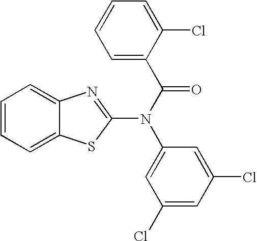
C1=CC=C2C(=C1)N=C(N(C(C1=CC=CC=C1Cl)=O)C1=CC(Cl)=CC(Cl)=C1)S2
